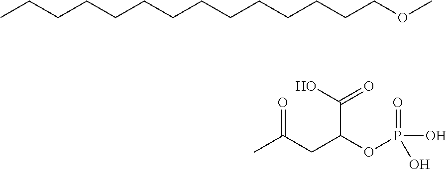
COCCCCCCCCCCCCCC.O=C(CC(OP(O)(=O)O)C(O)=O)C
